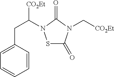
C1=C(CC([CO2Et])N2SC(=O)N(C[CO2Et])C2=O)C=CC=C1
